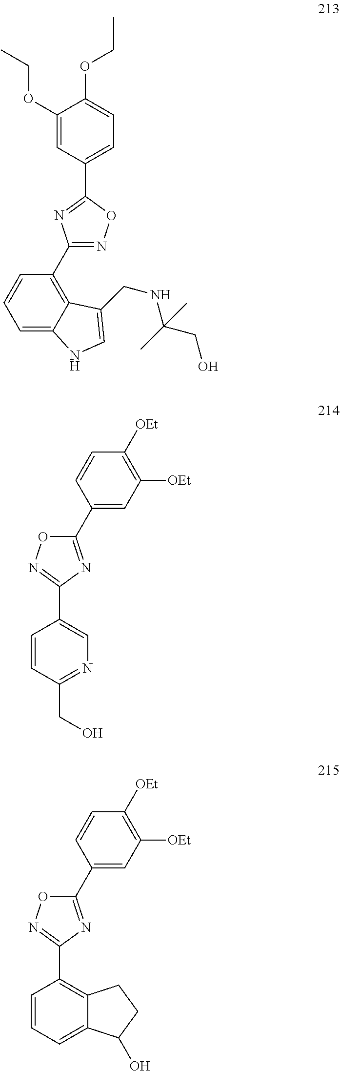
C1=C2C(=C(C3=NOC(C4=CC=C(OCC)C(OCC)=C4)=N3)C=C1)C(CNC(CO)(C)C)=CN2.C1(C2=NC(C3=CN=C(CO)C=C3)=NO2)=CC([OEt])=C([OEt])C=C1.C1(C2=NC(C3=C4C(=CC=C3)C(O)CC4)=NO2)=CC([OEt])=C([OEt])C=C1
